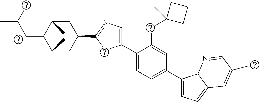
C1(C2=CC=C(C3=CC=C4C3N=CC(C)=C4)C=C2CC2(C)CCC2)=CN=C(C2CC(C)C(CC(C)C)C(C)C2)C1
